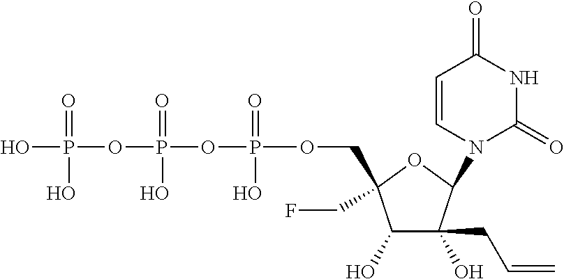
C1(O)C(O)(CC=C)C(N2C(=O)NC(=O)C=C2)OC1(COP(OP(OP(O)(=O)O)(=O)O)(=O)O)CF
